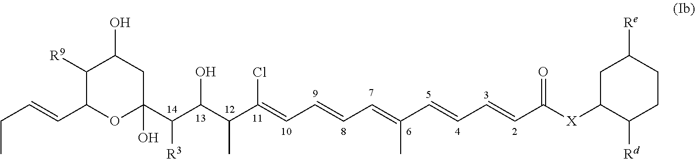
C1(C(C(C(C(=CC=CC=C(C=CC=CC([X]C2CC([Re])CCC2[Rd])=O)C)Cl)C)O)[R3])(O)CC(O)C([R9])C(C=CCC)O1
